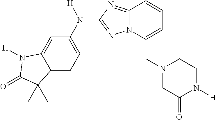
C12=CC=C(N([H])C3=NN4C(=N3)C=CC=C4CN3CC(=O)N([H])CC3)C=C1N([H])C(=O)C2(C)C
